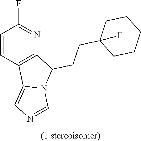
C1=CC2=C(N=C1F)C(CCC1(F)CCCCC1)N1C2=CN=C1
